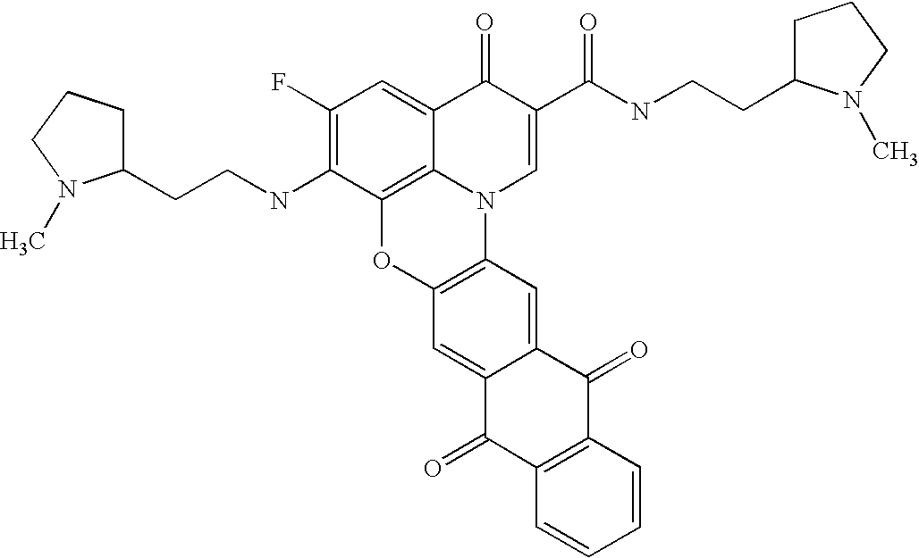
C1(F)=C(NCCC2CCCN2C)C2=C3C(=C1)C(=O)C(C(=O)NCCC1CCCN1C)=CN3C1=C(O2)C=C2C(=C1)C(=O)C1=C(C2=O)C=CC=C1
